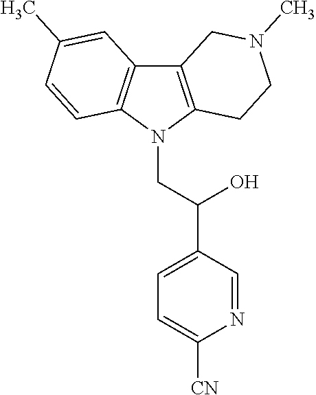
C12=C(N(CC(C3=CC=C([CN])N=C3)O)C3=C1C=C(C)C=C3)CCN(C)C2
